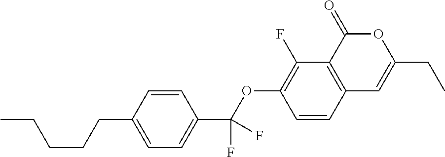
C1=CC2=C(C(F)=C1OC(C1=CC=C(CCCCC)C=C1)(F)F)C(=O)OC(CC)=C2
